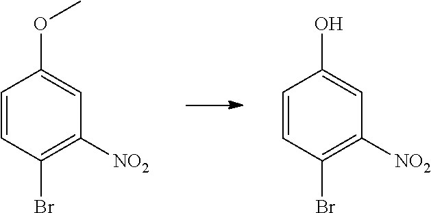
COC1=CC([NO2])=C(Br)C=C1.OC1=CC([NO2])=C(Br)C=C1
